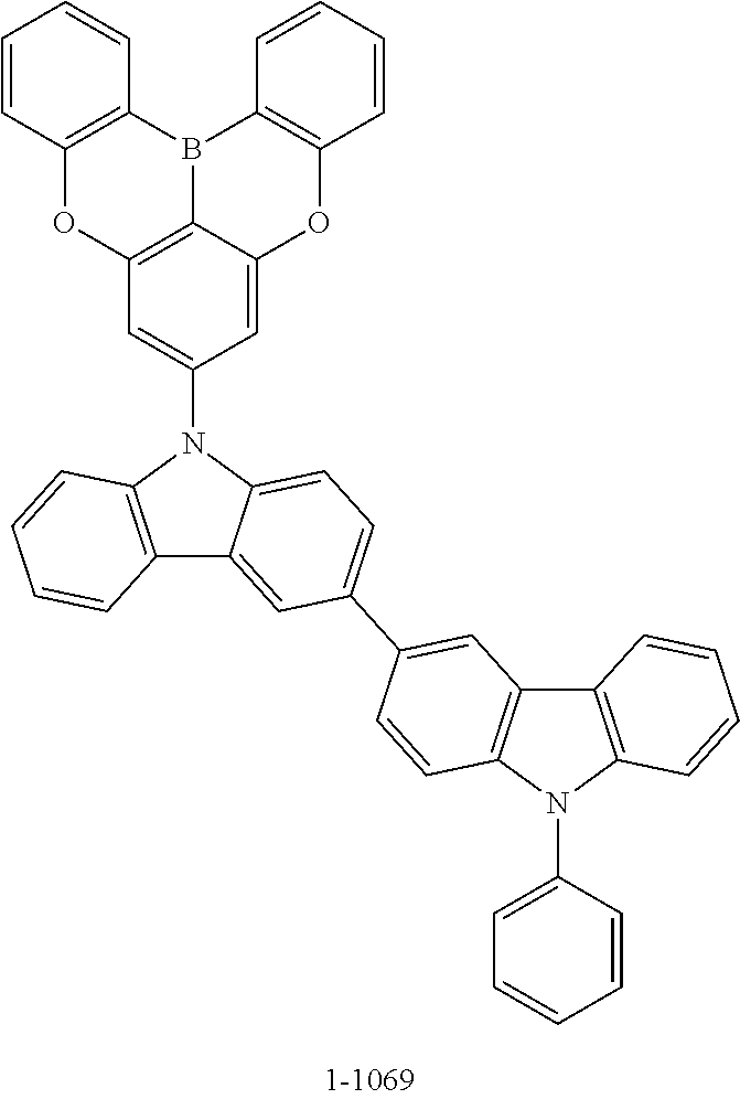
C12=C(N(C3=CC=CC=C3)C3=C1C=C(C1=CC=C4C(=C1)C1=C(N4C4=CC5=C6B(C7=C(C=CC=C7)O5)C5=C(C=CC=C5)OC6=C4)C=CC=C1)C=C3)C=CC=C2
